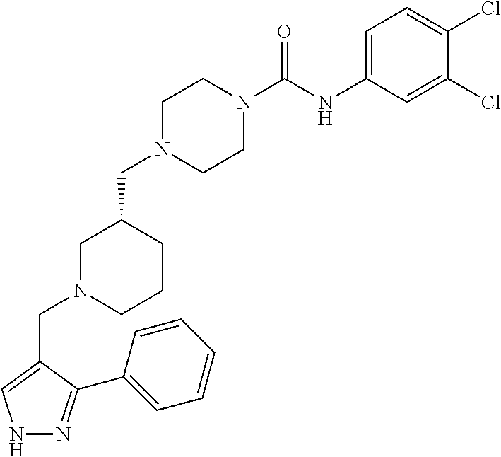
C1N(CC2CN(CC3=CNN=C3C3=CC=CC=C3)CCC2)CCN(C(NC2=CC=C(Cl)C(Cl)=C2)=O)C1
